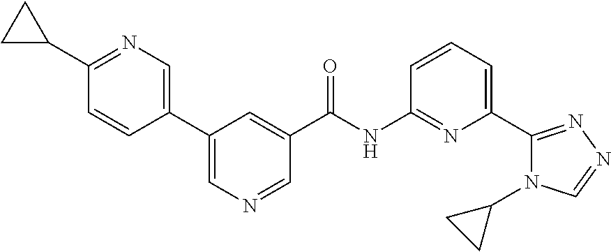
C1(C2=CN=CC(C(=O)NC3=NC(C4=NN=CN4C4CC4)=CC=C3)=C2)=CN=C(C2CC2)C=C1
